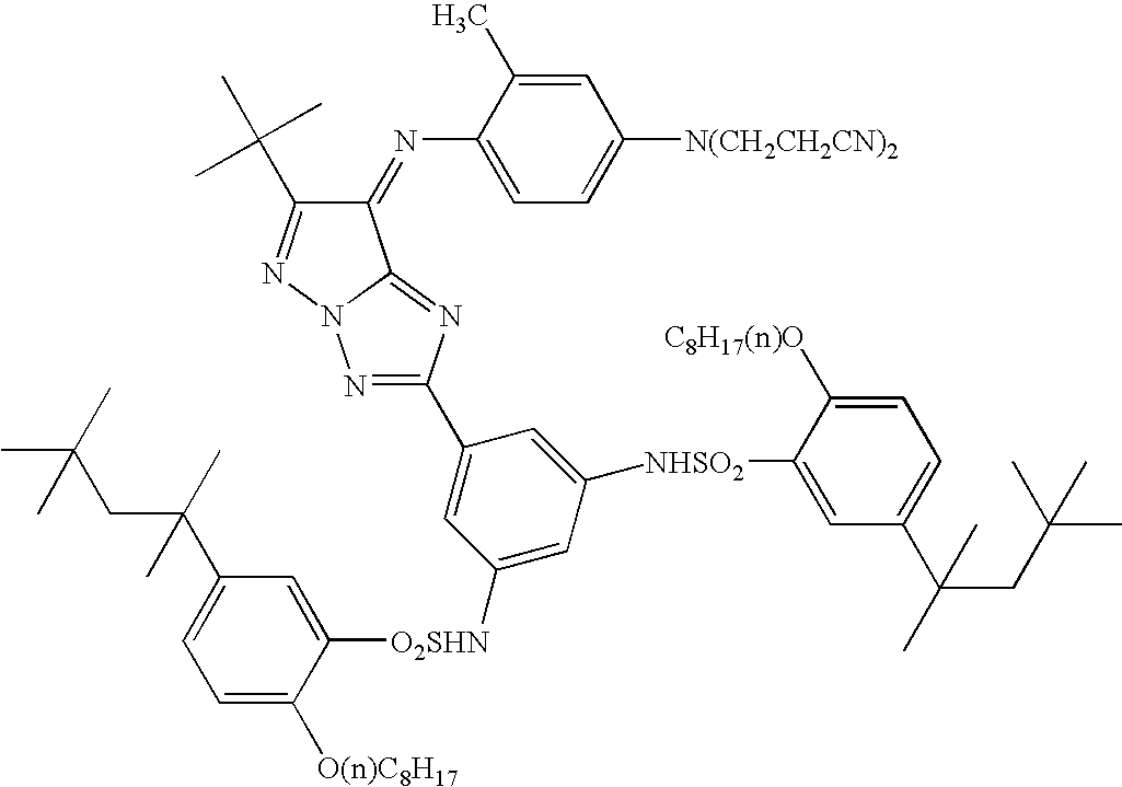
C1=C(C)C(N=C2C(C(C)(C)C)=NN3C2=NC(C2=CC([O2SHN]C4=CC(C(CC(C)(C)C)(C)C)=CC=C4[O(n)C8H17])=CC([NHSO2]C4=CC(C(CC(C)(C)C)(C)C)=CC=C4[C8H17(n)O])=C2)=N3)=CC=C1[N(CH2CH2CN)2]
